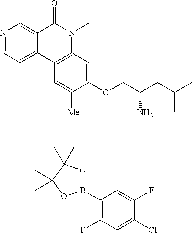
N1=CC=C2C(=C1)C(=O)N(C)C1=C2C=C([Me])C(OCC(CC(C)C)N)=C1.C1(B2OC(C)(C)C(C)(C)O2)=C(F)C=C(Cl)C(F)=C1
